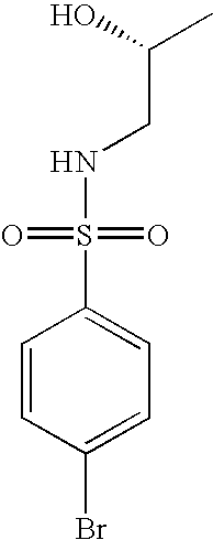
C1=CC(Br)=CC=C1S(=O)(NCC(C)O)=O
